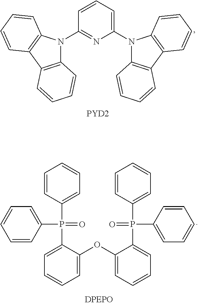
C12=C(C3=C(N1C1=NC(N4C5=C(C6=C4C=CC=C6)C=CC=C5)=CC=C1)C=CC=C3)C=CC=C2.[PYD2].C1=C(OC2=CC=CC=C2P(=O)(C2=CC=CC=C2)C2=CC=CC=C2)C(P(C2=CC=CC=C2)(C2=CC=CC=C2)=O)=CC=C1
